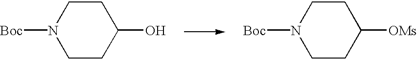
C1CC(O)CCN1[Boc].C1CC([OMs])CCN1[Boc]
